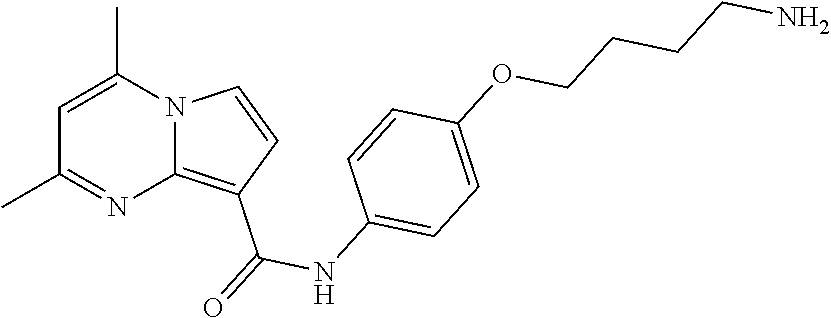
C1=C(C)N2C(=C(C(=O)NC3=CC=C(OCCCCN)C=C3)C=C2)N=C1C
